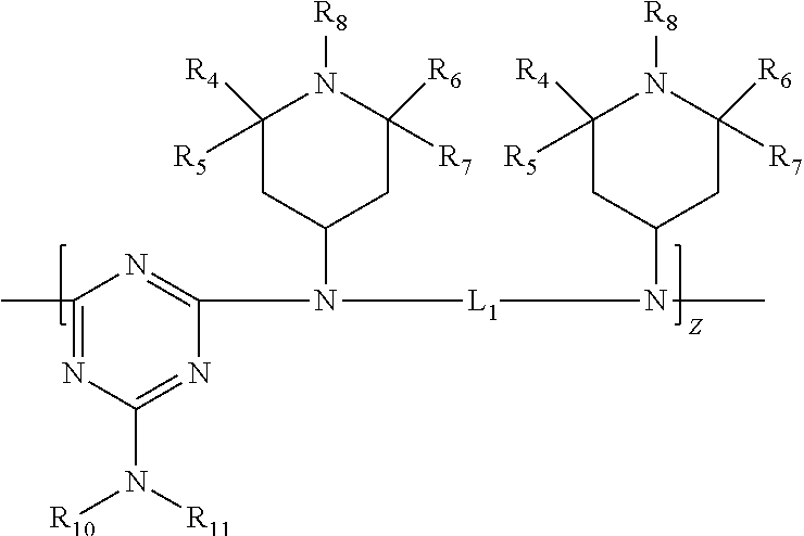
C1(C)=NC(N([R11])[R10])=NC(N(C2CC([R6])([R7])N([R8])C([R5])([R4])C2)[L1]N(C)C2CC([R7])([R6])N([R8])C([R4])([R5])C2)=N1
